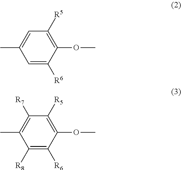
C1=C(C)C=C([R6])C(OC)=C1[R5].C1([R7])=C(C)C([R8])=C([R6])C(OC)=C1[R5]
